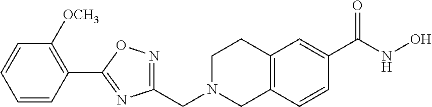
C(N1CC2=C(CC1)C=C(C(NO)=O)C=C2)C1=NOC(C2=C([OCH3])C=CC=C2)=N1
